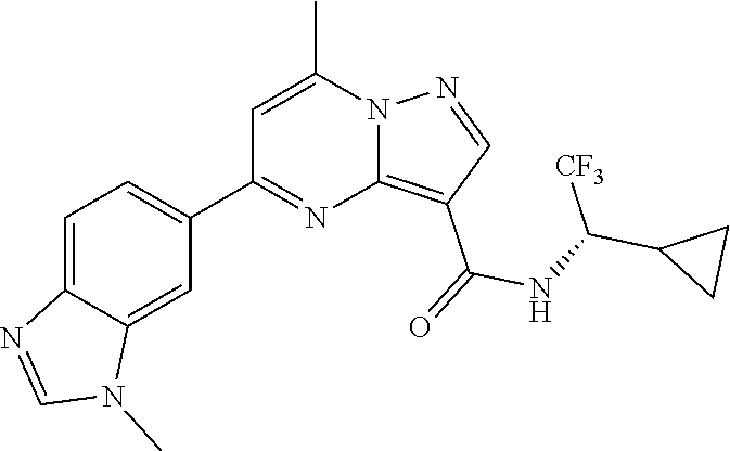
C12=C(C(=O)NC(C3CC3)[CF3])C=NN1C(C)=CC(C1=CC=C3C(=C1)N(C)C=N3)=N2
